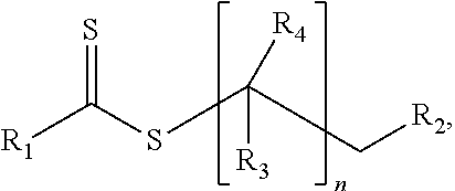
C(SC(C[R2])([R3])[R4])(=S)[R1]
